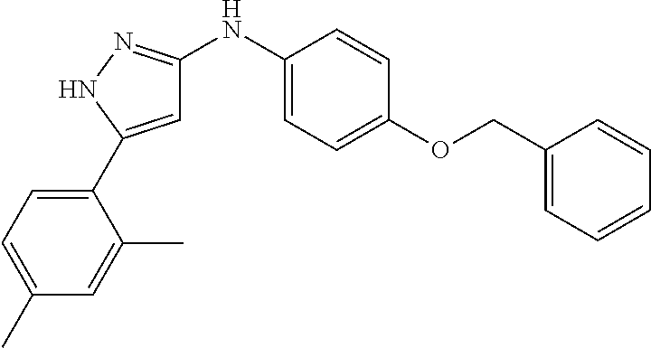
C1=C(C2=CC=C(C)C=C2C)NN=C1NC1=CC=C(OCC2=CC=CC=C2)C=C1
